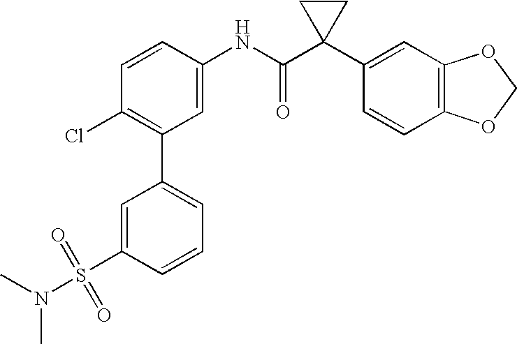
C1(NC(C2(C3=CC4=C(C=C3)OCO4)CC2)=O)=CC(C2=CC=CC(S(N(C)C)(=O)=O)=C2)=C(Cl)C=C1
